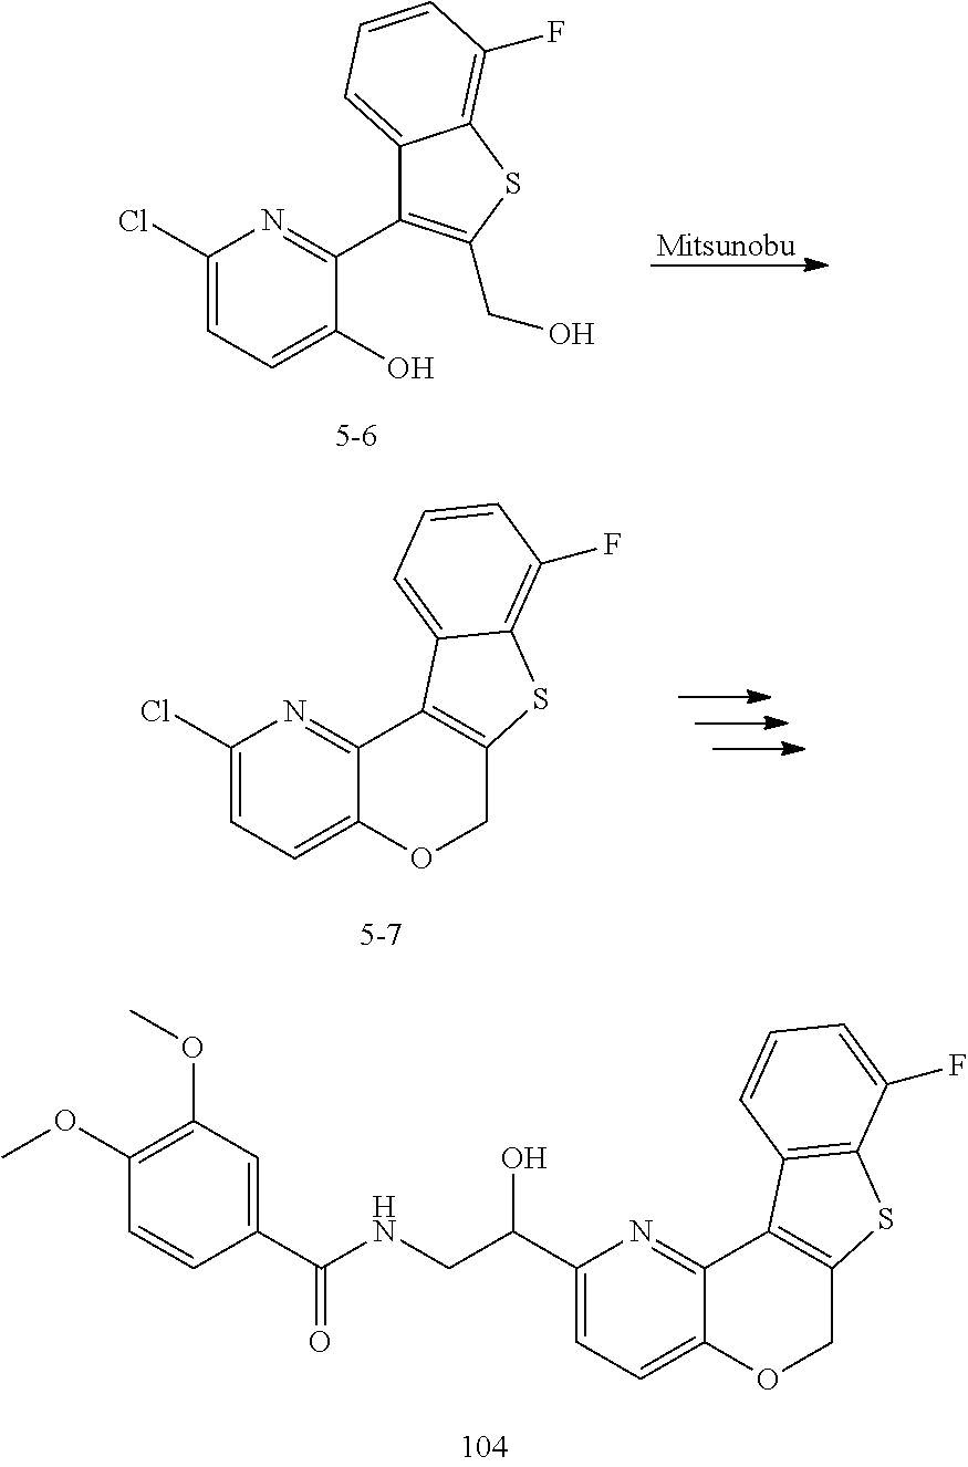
C1(Cl)=CC=C(O)C(C2=C(CO)SC3=C(F)C=CC=C23)=N1.[Mitsunobu].C1(Cl)=CC=C2C(=N1)C1=C(CO2)SC2=C(F)C=CC=C12.C1(C(CNC(C2=CC(OC)=C(OC)C=C2)=O)O)=CC=C2C(=N1)C1=C(CO2)SC2=C1C=CC=C2F
